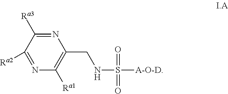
N1=C([Ra3])C([Ra2])=NC([Ra1])=C1CNS([A-O-D])(=O)=O
